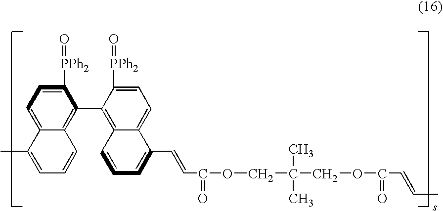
C1([PPh2]=O)=CC=C2C(=C1C1=C3C(=CC=C1[PPh2]=O)C(C=CC(OCC(COC(=O)C=CC)(C)C)=O)=CC=C3)C=CC=C2C
